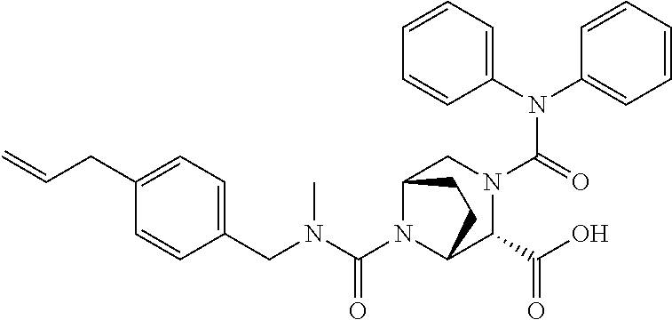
C(N1C2C(C(=O)O)N(C(N(C3=CC=CC=C3)C3=CC=CC=C3)=O)CC1CC2)(N(CC1=CC=C(CC=C)C=C1)C)=O
